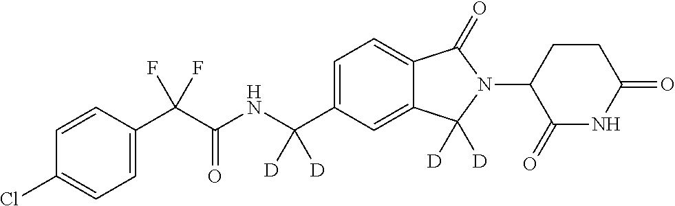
C1=CC(C(C(NC(C2=CC=C3C(=C2)C([D])([D])N(C2C(=O)NC(=O)CC2)C3=O)([D])[D])=O)(F)F)=CC=C1Cl
